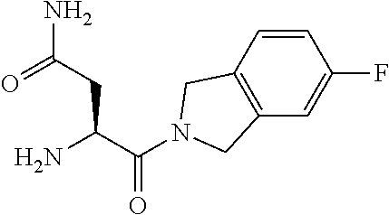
C(C(=O)N1CC2=C(C=C(F)C=C2)C1)(CC(=O)N)N
